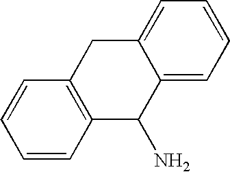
C1=CC2=C(C=C1)CC1=CC=CC=C1C2N
